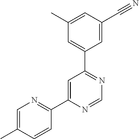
C1(C2=NC=C(C)C=C2)=CC(C2=CC(C)=CC(C#N)=C2)=NC=N1
